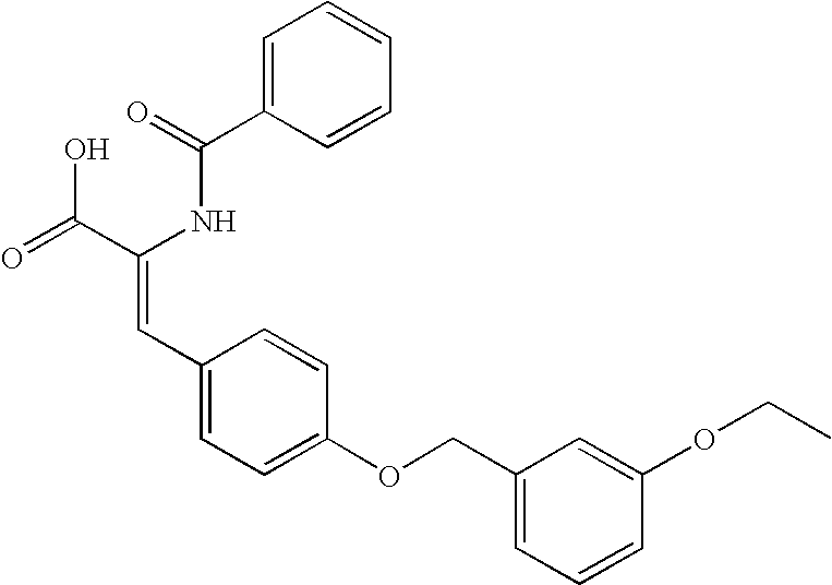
C(=O)(NC(C(=O)O)=CC1=CC=C(OCC2=CC=CC(OCC)=C2)C=C1)C1=CC=CC=C1
